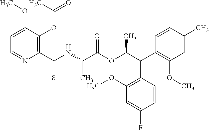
C1=C(OC)C(OC(C)=O)=C(C(NC(C(OC(C(C2=C(OC)C=C(C)C=C2)C2=C(OC)C=C(F)C=C2)C)=O)C)=S)N=C1
